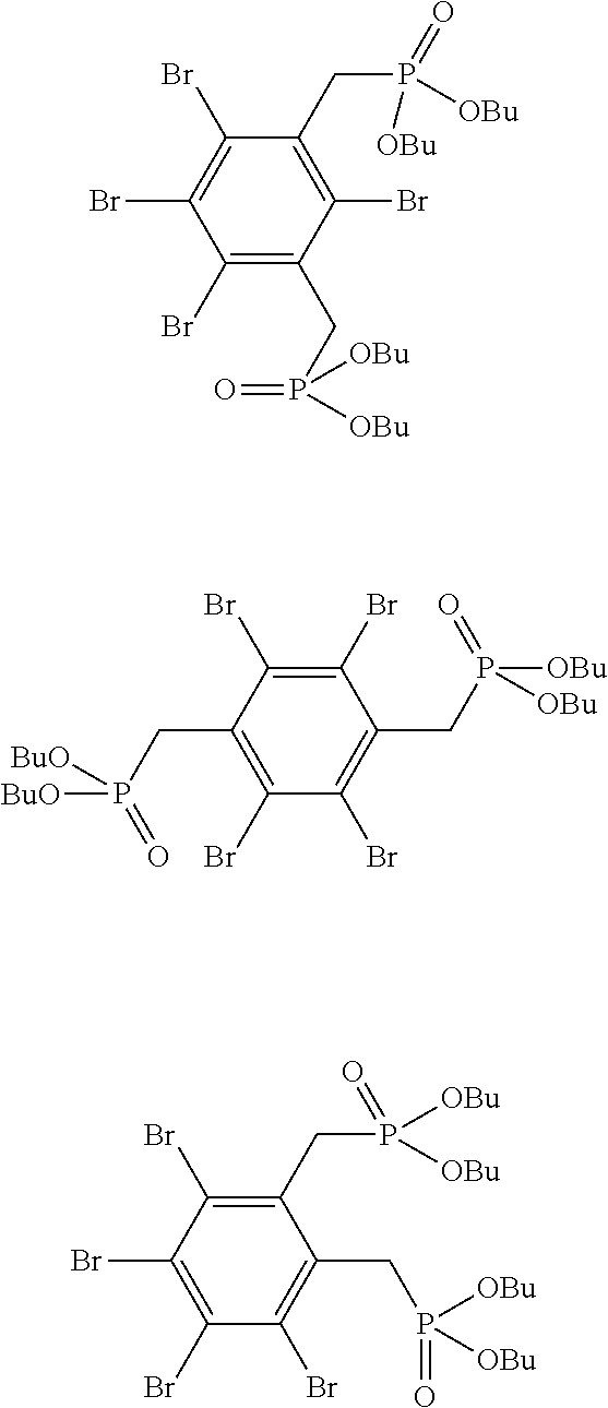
C1(Br)=C(Br)C(Br)=C(CP(=O)([OBu])[OBu])C(Br)=C1CP([OBu])([OBu])=O.C1(Br)=C(CP([OBu])([OBu])=O)C(Br)=C(Br)C(CP([BuO])([BuO])=O)=C1Br.C1(Br)=C(CP(=O)([OBu])[OBu])C(CP([OBu])([OBu])=O)=C(Br)C(Br)=C1Br
